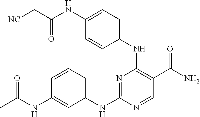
CC(=O)NC1=CC(NC2=NC(NC3=CC=C(NC(=O)C[NC])C=C3)=C(C(N)=O)C=N2)=CC=C1
